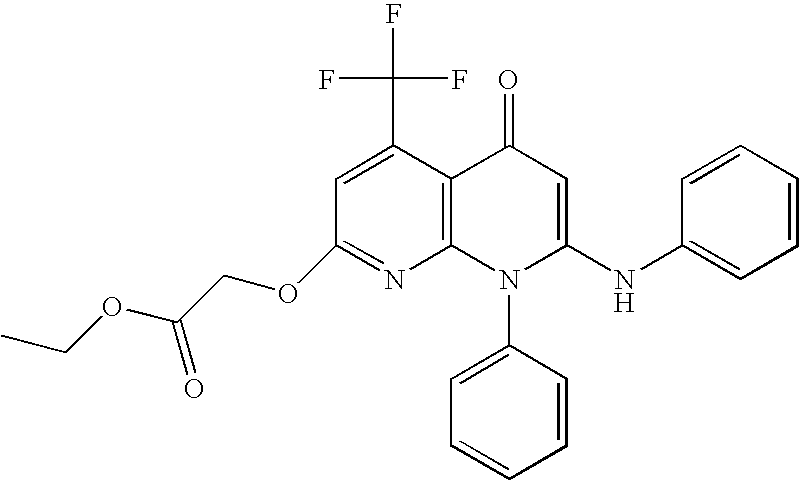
C1(OCC(OCC)=O)=NC2=C(C(C(F)(F)F)=C1)C(=O)C=C(NC1=CC=CC=C1)N2C1=CC=CC=C1
